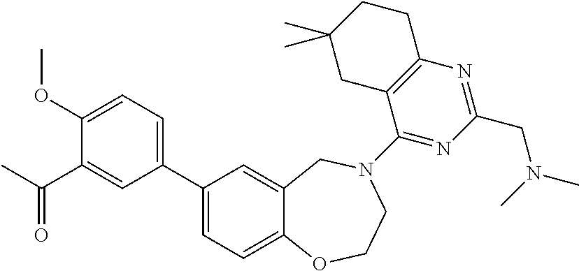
C1(C2=CC=C(OC)C(C(=O)C)=C2)=CC=C2C(=C1)CN(C1=NC(CN(C)C)=NC3=C1CC(C)(C)CC3)CCO2
